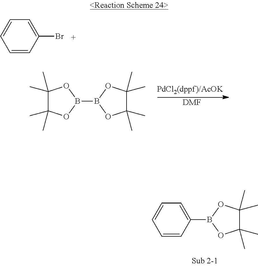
C1=CC(Br)=CC=C1.[DMF].C1(C)(C)C(C)(C)OB(B2OC(C)(C)C(C)(C)O2)O1.B1(C2=CC=CC=C2)OC(C)(C)C(C)(C)O1
